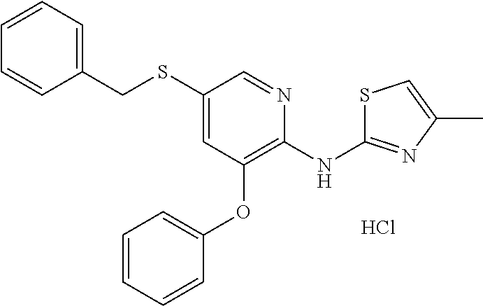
C1=CC=CC(OC2=C(NC3=NC(C)=CS3)N=CC(SCC3=CC=CC=C3)=C2)=C1.Cl
